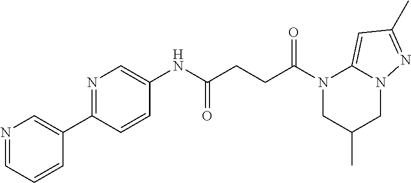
N1(C(CCC(NC2=CN=C(C3=CN=CC=C3)C=C2)=O)=O)CC(C)CN2C1=CC(C)=N2
